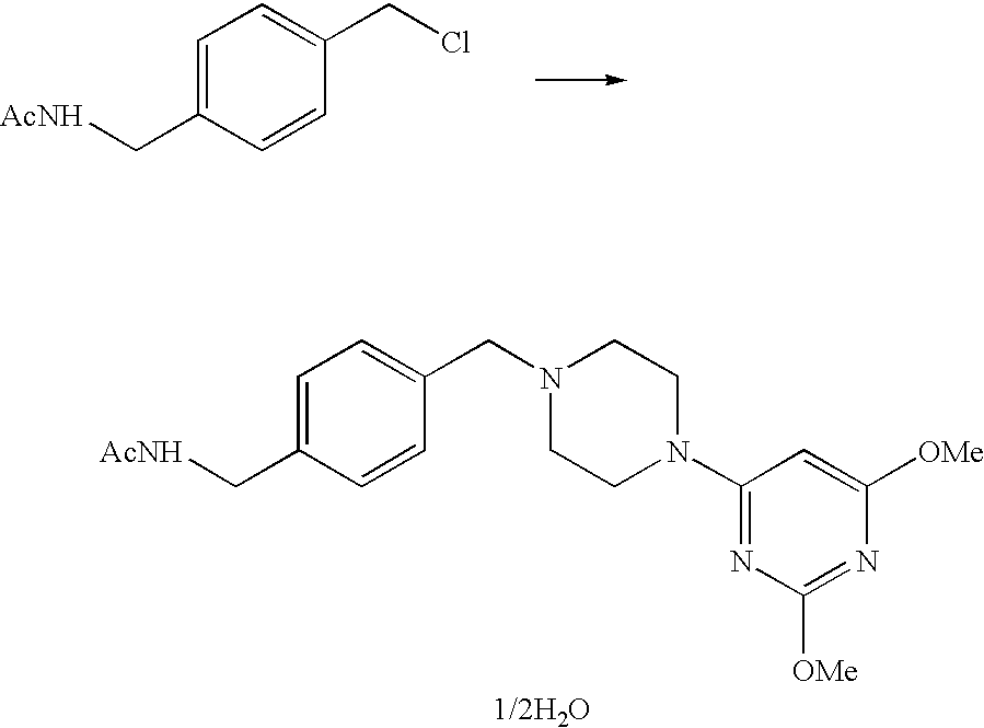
[AcNH]CC1=CC=C(CCl)C=C1.C1=C(C[AcNH])C=CC(CN2CCN(C3=NC([OMe])=NC([OMe])=C3)CC2)=C1
